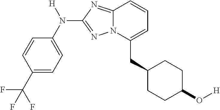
C1=CC(C(F)(F)F)=CC=C1N([H])C1=NN2C(=N1)C=CC=C2CC1CCC(O[H])CC1
